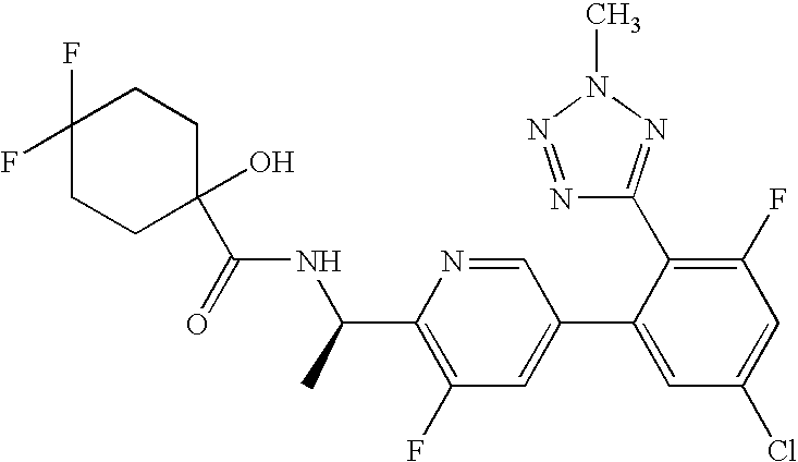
C(=O)(NC(C1=C(F)C=C(C2=CC(Cl)=CC(F)=C2C2=NN(C)N=N2)C=N1)C)C1(O)CCC(F)(F)CC1
